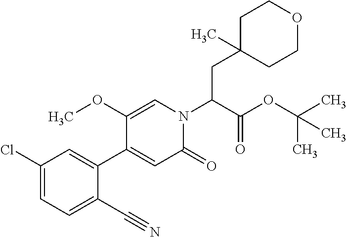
C1(Cl)=CC=C(C#N)C(C2=CC(=O)N(C(C(OC(C)(C)C)=O)CC3(C)CCOCC3)C=C2OC)=C1
